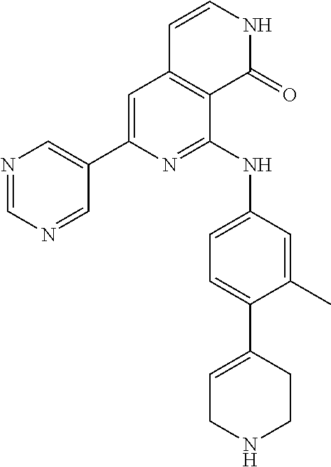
N1=CN=CC(C2=CC3=C(C(NC4=CC=C(C5=CCNCC5)C(C)=C4)=N2)C(=O)NC=C3)=C1
